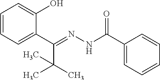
C1=CC=C(C(=NNC(C2=CC=CC=C2)=O)C(C)(C)C)C(O)=C1
